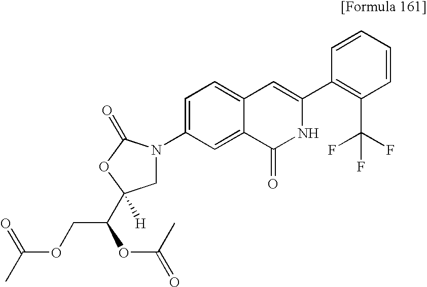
C1=C(N2CC(C(COC(C)=O)OC(=O)C)([H])OC2=O)C=C2C(=C1)C=C(C1=C(C(F)(F)F)C=CC=C1)NC2=O
